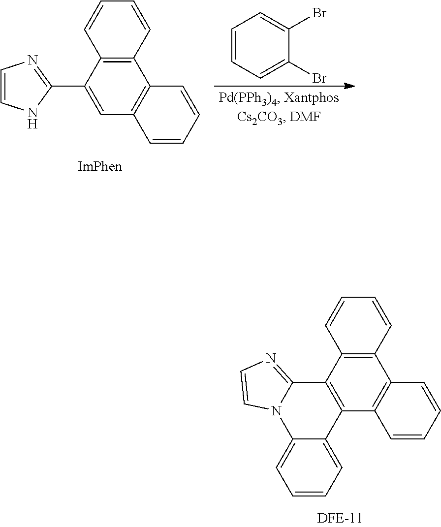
C1=CC=C(Br)C(Br)=C1.C1=CNC(C2=CC3=C(C4=C2C=CC=C4)C=CC=C3)=N1.C12=C(C3=C(C4=C1C=CC=C4)C=CC=C3)C1=CC=CC=C1N1C2=NC=C1
